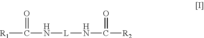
[R1]C(N[L]NC(=O)[R2])=O
